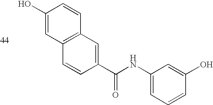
OC1=CC2=C(C=C1)C=C(C(NC1=CC=CC(O)=C1)=O)C=C2
